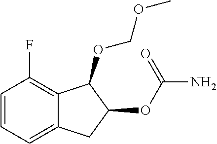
C1=CC=C2C(=C1F)C(OCOC)C(OC(N)=O)C2
